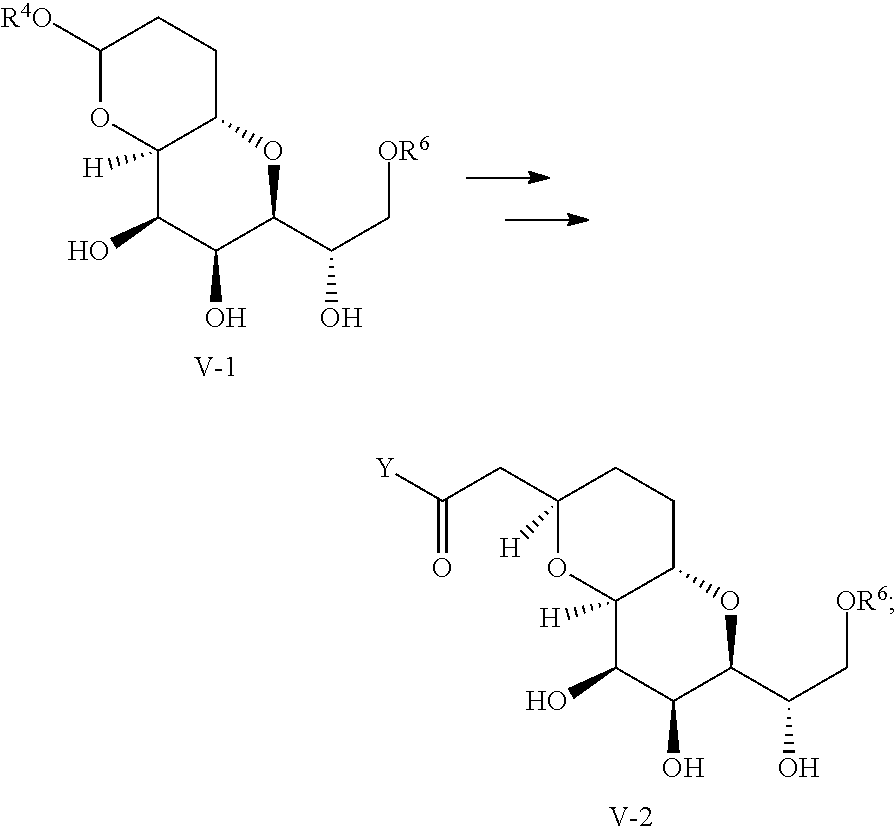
C1(O)C(O)C(C(C[OR6])O)OC2C1([H])OC([R4O])CC2.[V].C1(O)C(O)C(C(C[OR6])O)OC2C1([H])OC(CC(=O)[Y])([H])CC2.[V]
